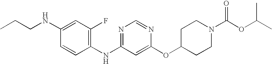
C1(NCCC)=CC(F)=C(NC2=NC=NC(OC3CCN(C(OC(C)C)=O)CC3)=C2)C=C1
